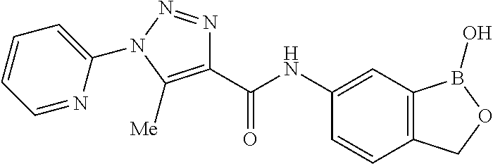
C1(C(NC2=CC3=C(C=C2)COB3O)=O)=C([Me])N(C2=CC=CC=N2)N=N1
